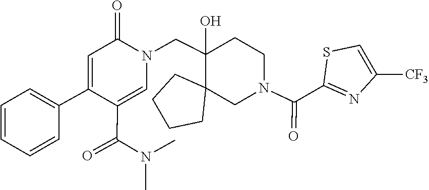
C1(C(N(C)C)=O)=CN(CC2(O)C3(CN(C(=O)C4=NC([CF3])=CS4)CC2)CCCC3)C(=O)C=C1C1=CC=CC=C1
